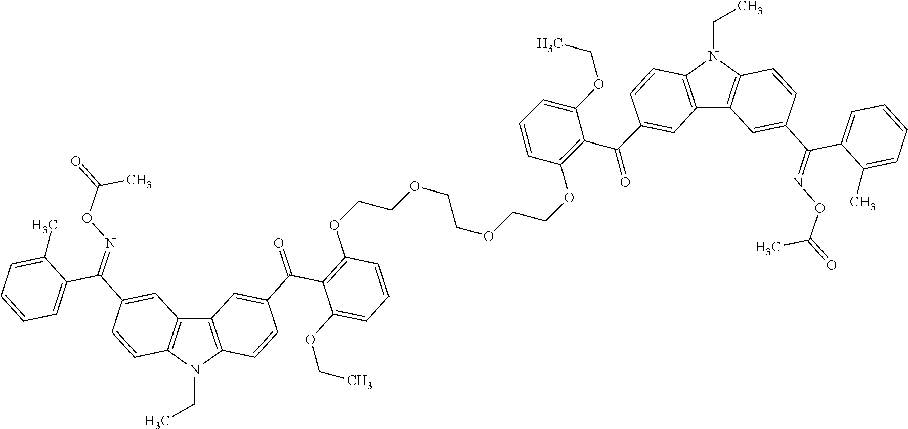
C12=C(N(CC)C3=C1C=C(C(=NOC(C)=O)C1=CC=CC=C1C)C=C3)C=CC(C(=O)C1=C(OCCOCCOCCOC3=C(C(=O)C4=CC5=C(N(CC)C6=C5C=C(C(C5=CC=CC=C5C)=NOC(C)=O)C=C6)C=C4)C(OCC)=CC=C3)C=CC=C1OCC)=C2
